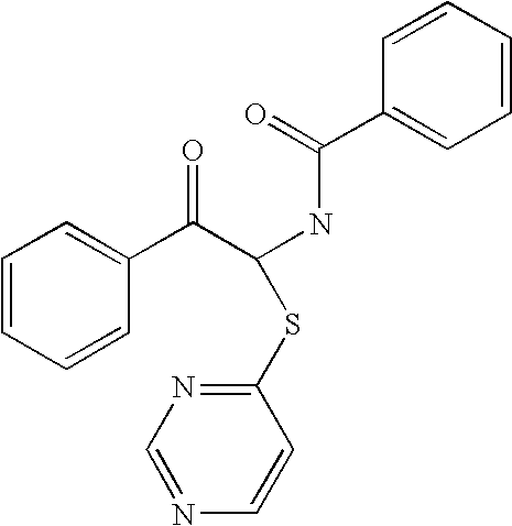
C1=CC=CC(C(C(NC(C2=CC=CC=C2)=O)SC2=NC=NC=C2)=O)=C1
